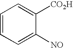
C1=CC=C([NO])C([CO2H])=C1
